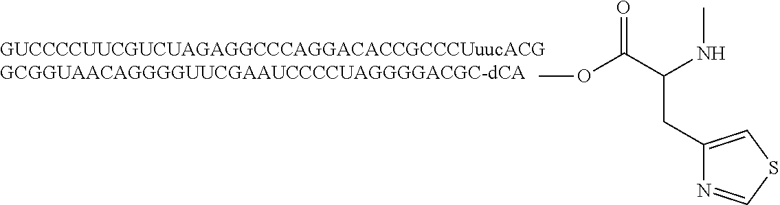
COC(C(NC)CC1=CSC=N1)=O
